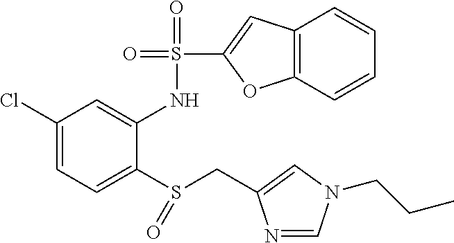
C1(Cl)=CC=C(S(CC2=CN(CCC)C=N2)=O)C(NS(=O)(=O)C2=CC3=C(O2)C=CC=C3)=C1
